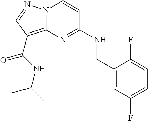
N12C(=C(C(NC(C)C)=O)C=N1)N=C(NCC1=CC(F)=CC=C1F)C=C2
